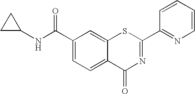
C1=CC=CN=C1C1=NC(=O)C2=CC=C(C(=O)NC3CC3)C=C2S1
